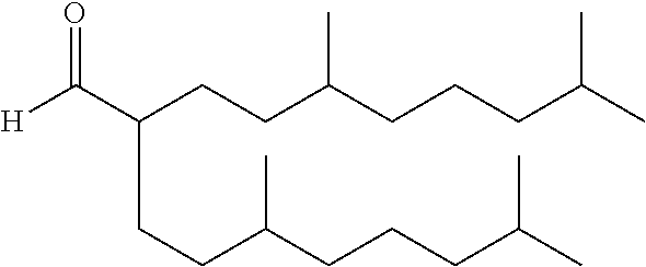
O=C(C(CCC(CCCC(C)C)C)CCC(CCCC(C)C)C)[H]
